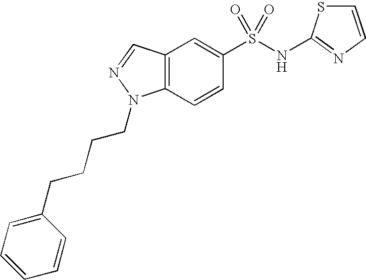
C12=C(C=CC(S(NC3=NC=CS3)(=O)=O)=C1)N(CCCCC1=CC=CC=C1)N=C2
